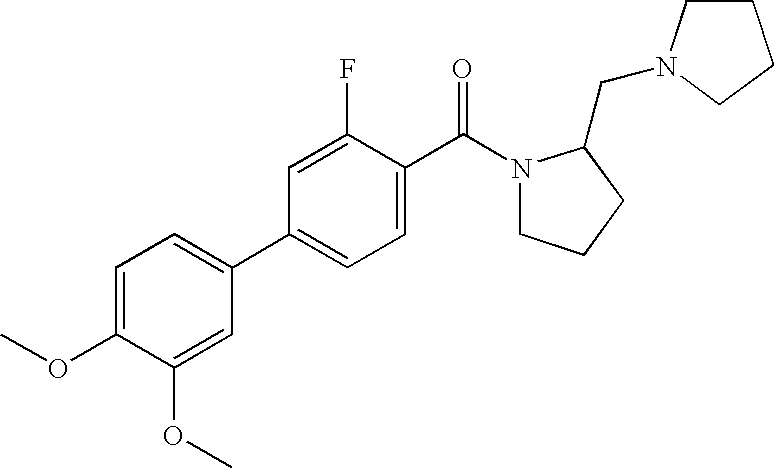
C1=C(OC)C(OC)=CC(C2=CC=C(C(N3CCCC3CN3CCCC3)=O)C(F)=C2)=C1
